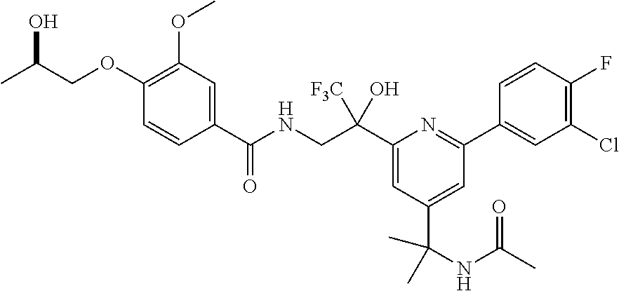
C1(C(CNC(C2=CC(OC)=C(OCC(C)O)C=C2)=O)([F3C])O)=CC(C(NC(C)=O)(C)C)=CC(C2=CC(Cl)=C(F)C=C2)=N1
